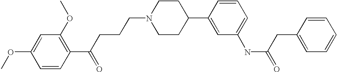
C1=CC(C(CCCN2CCC(C3=CC(NC(=O)CC4=CC=CC=C4)=CC=C3)CC2)=O)=C(OC)C=C1OC
